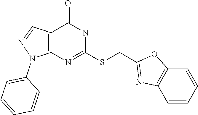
C12=C(N=C(SCC3=NC4=C(O3)C=CC=C4)NC1=O)N(C1=CC=CC=C1)N=C2
